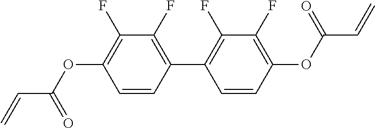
C=CC(OC1=C(F)C(F)=C(C2=C(F)C(F)=C(OC(C=C)=O)C=C2)C=C1)=O
